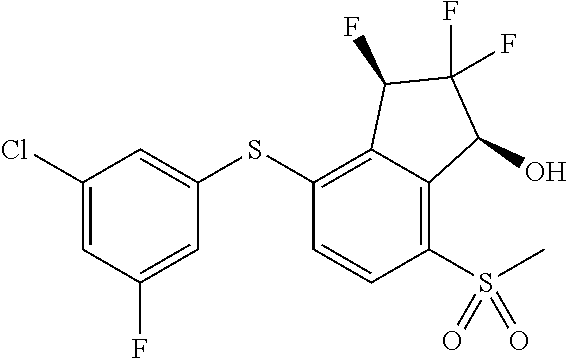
C1(SC2=CC(Cl)=CC(F)=C2)=C2C(=C(S(=O)(=O)C)C=C1)C(O)C(F)(F)C2F
